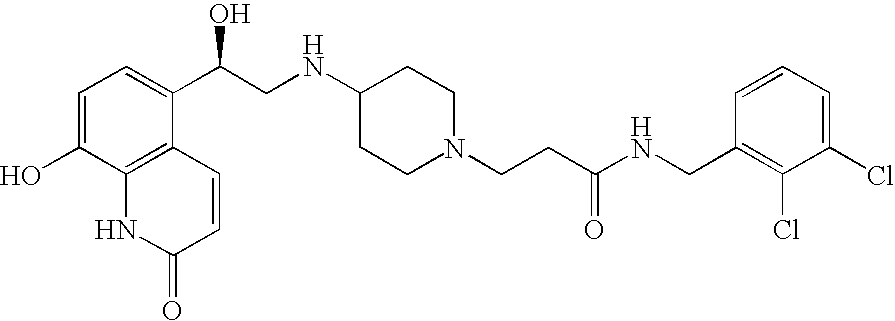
C1=C(O)C2=C(C(C(CNC3CCN(CCC(NCC4=C(Cl)C(Cl)=CC=C4)=O)CC3)O)=C1)C=CC(=O)N2
